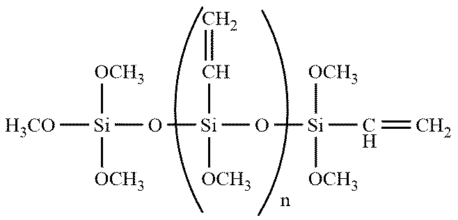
[OCH3][Si](O[Si](O[Si](C=C)([OCH3])[OCH3])(C=C)[OCH3])([OCH3])[OCH3]
